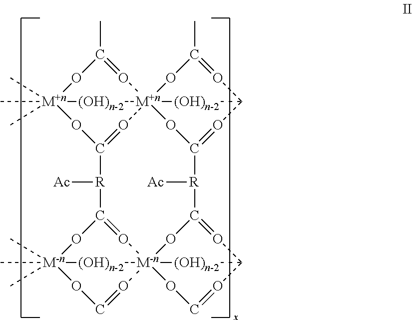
C1(C)=O[M+n]2345O=C(O[M+n](C)(C)(C)(O1)[(OH)n-2]2)[R]([Ac])C1=O[M-n]267(O=CO[M-n](C)(C)(C)(O1)[(OH)n-2]2)OC(=OC(O=CO6)[(OH)n-2]7)[R]([Ac])C(=OC(O=C(C)O3)[(OH)n-2]4)O5
